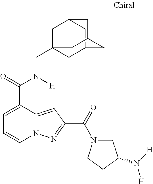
C1=C(C(=O)N([H])CC23CC4CC(C2)CC(C4)C3)C2=CC(C(=O)N3CC(N([H])[H])CC3)=NN2C=C1
